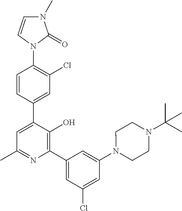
N1(C2=C(Cl)C=C(C3=CC(C)=NC(C4=CC(Cl)=CC(N5CCN(C(C)(C)C)CC5)=C4)=C3O)C=C2)C(=O)N(C)C=C1
